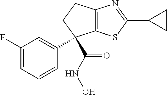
C12=C(CCC1(C(NO)=O)C1=C(C)C(F)=CC=C1)N=C(C1CC1)S2
